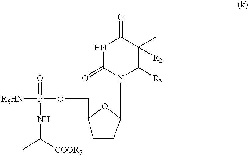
[R6HN]P(OCC1CCC(N2C([R3])C(C)([R2])C(=O)NC2=O)O1)(=O)NC([COOR7])C
